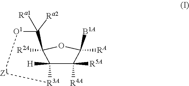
O1C([RA])([B1A])C([R4A])([R5A])C2([H])[R3A][Z1][O1]C([Ra2])([Ra1])C12[R2A]
